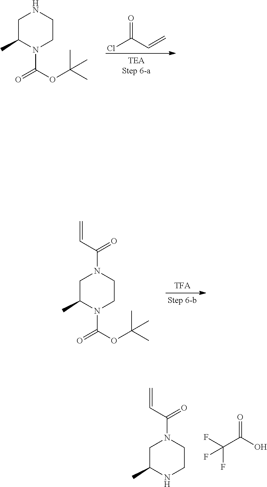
ClC(C=C)=O.O=C(N1CCNCC1C)OC(C)(C)C.O(C(C)(C)C)C(=O)N1C(C)CN(C(C=C)=O)CC1.FC(F)(C(=O)O)F.N1C(C)CN(C(C=C)=O)CC1
